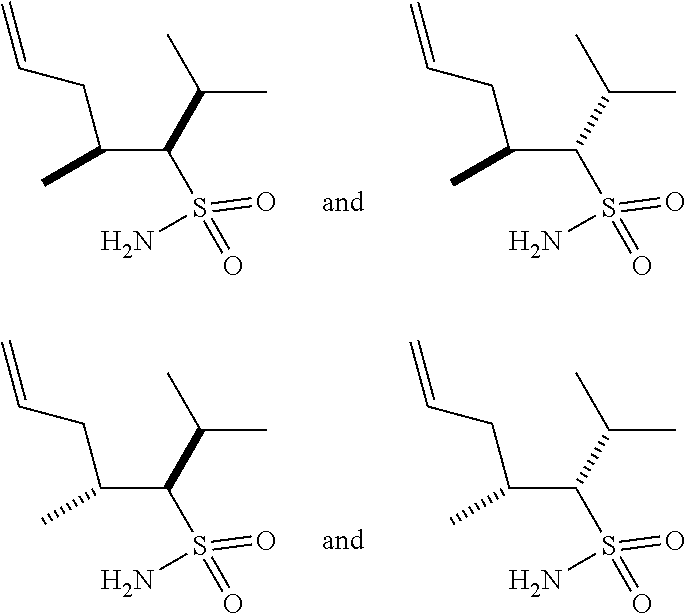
NS(=O)(=O)C(C(CC=C)C)C(C)C.NS(=O)(=O)C(C(CC=C)C)C(C)C.NS(=O)(=O)C(C(CC=C)C)C(C)C.NS(=O)(=O)C(C(CC=C)C)C(C)C
